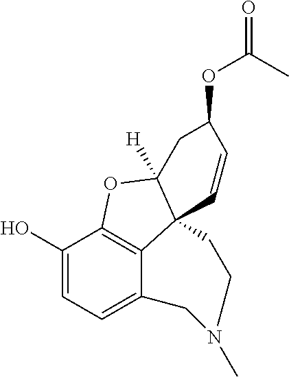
C1(O)=CC=C2C3=C1OC1([H])C3(C=CC(OC(=O)C)C1)CCN(C)C2
